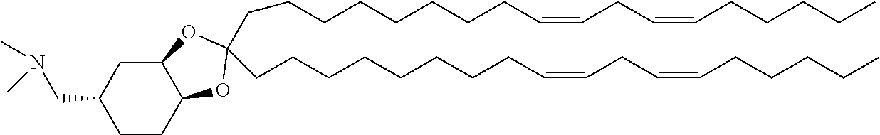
C(CCCCCCC=CCC=CCCCCC)CC1(CCCCCCCCC=CCC=CCCCCC)OC2C(CC(CN(C)C)CC2)O1
